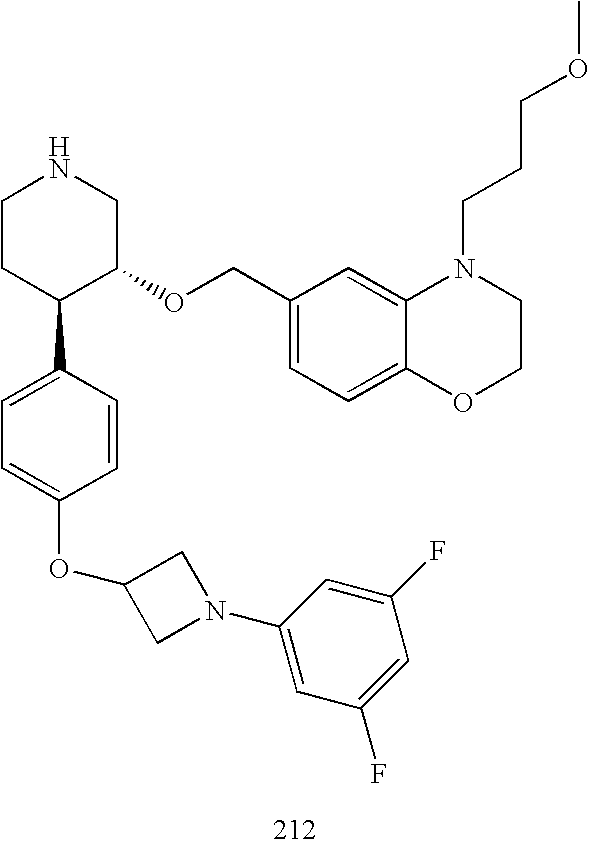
C1CC(C2=CC=C(OC3CN(C4=CC(F)=CC(F)=C4)C3)C=C2)C(OCC2=CC=C3C(=C2)N(CCCOC)CCO3)CN1
